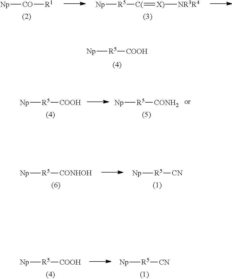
[Np][CO][R1].[Np][R5][C(]=[X)][NR3R4].[Np][R5][COOH].[Np][R5][CONH2].[Np][R5][COOH].[Np][R5][CONHOH].[Np][R5][CN].[Np][R5][CN].[Np][R5][COOH]
